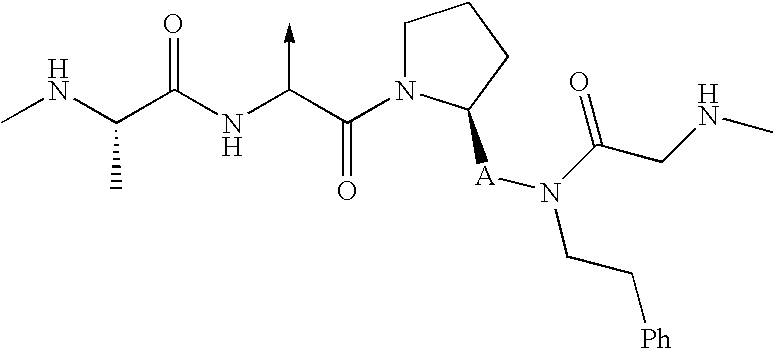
C(NC)(C(NC(C(N1CCCC1[A]N(CC[Ph])C(CNC)=O)=O)->C)=O)C
